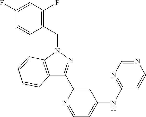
C1=C(C2=NN(CC3=C(F)C=C(F)C=C3)C3=C2C=CC=C3)N=CC=C1NC1=NC=NC=C1
